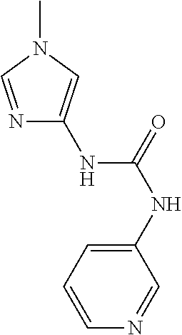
N1=CN(C)C=C1NC(=O)NC1=CC=CN=C1
